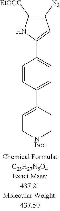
C1=CC(C2=CC[NBoc]CC2)=CC=C1C1=CC([N3])=C([EtOOC])N1
